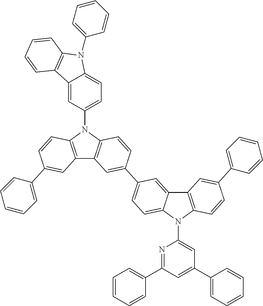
C12=C(N(C3=CC=C4C(=C3)C3=C(C=CC=C3)N4C3=CC=CC=C3)C3=C1C=C(C1=CC=C4C(=C1)C1=C(C=CC(C5=CC=CC=C5)=C1)N4C1=CC(C4=CC=CC=C4)=CC(C4=CC=CC=C4)=N1)C=C3)C=CC(C1=CC=CC=C1)=C2
